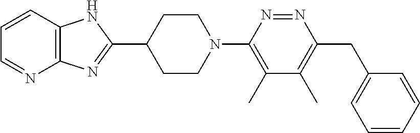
C12=C(N=C(C3CCN(C4=C(C)C(C)=C(CC5=CC=CC=C5)N=N4)CC3)N1)N=CC=C2
